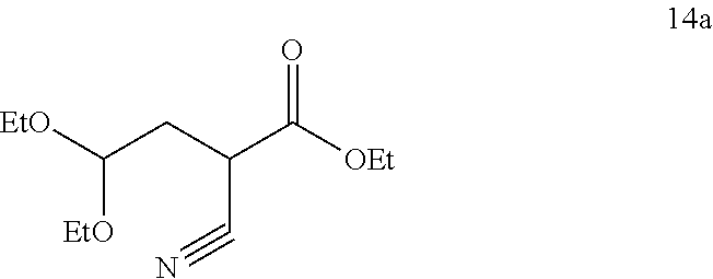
C(C#N)(C([OEt])=O)CC([EtO])[EtO]
